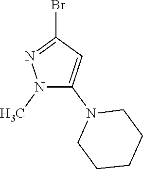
C1(N2CCCCC2)=CC(Br)=NN1C
